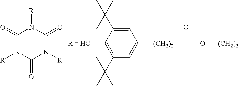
C1(=O)N([R])C(=O)N([R])C(=O)N1[R].[R = HO]C1=C(C(C)(C)C)C=C([(CH2)2]C(=O)O[(CH2)2]C)C=C1C(C)(C)C
